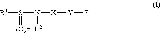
S(N([X][Y][Z])[R2])([R1])=[(O)n]
